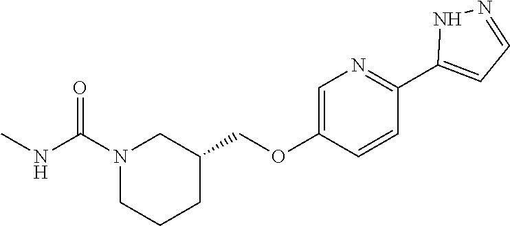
N1(C(NC)=O)CCCC(COC2=CN=C(C3=CC=NN3)C=C2)C1
